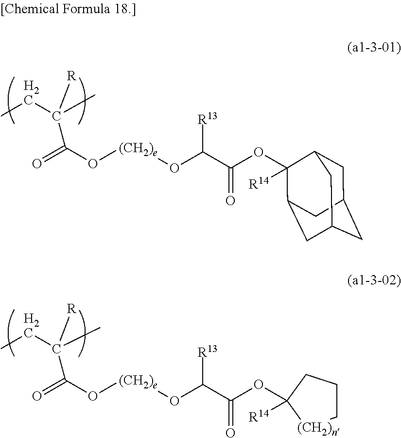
CCC(C)([R])C(=O)O[(CH2)e]OC(C(OC1([R14])C2CC3CC(CC1C3)C2)=O)[R13].CCC(C)([R])C(=O)O[(CH2)e]OC(C(OC1([R14])CCC[(CH2)n]1)=O)[R13]
